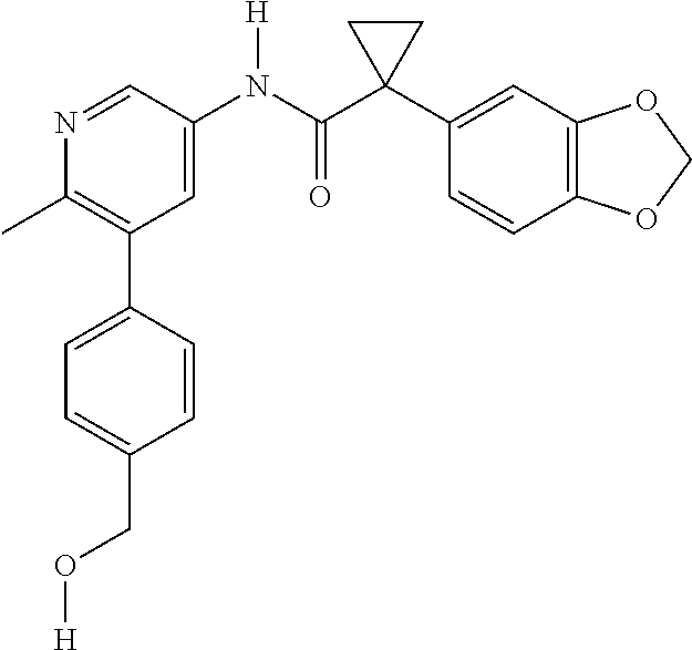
N1=CC(N(C(C2(C3=CC4=C(C=C3)OCO4)CC2)=O)[H])=CC(C2=CC=C(CO[H])C=C2)=C1C
